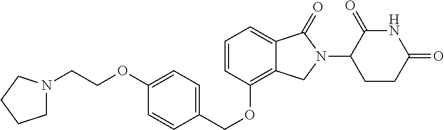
C1=CC(OCC2=CC=C(OCCN3CCCC3)C=C2)=C2C(=C1)C(=O)N(C1C(=O)NC(=O)CC1)C2
